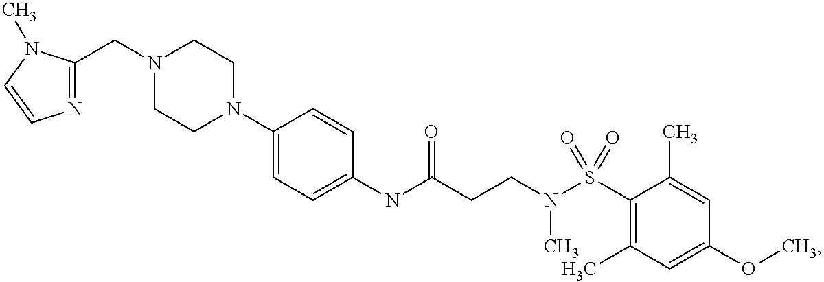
C1(N2CCN(CC3=NC=CN3C)CC2)=CC=C(NC(CCN(S(C2=C(C)C=C(OC)C=C2C)(=O)=O)C)=O)C=C1
